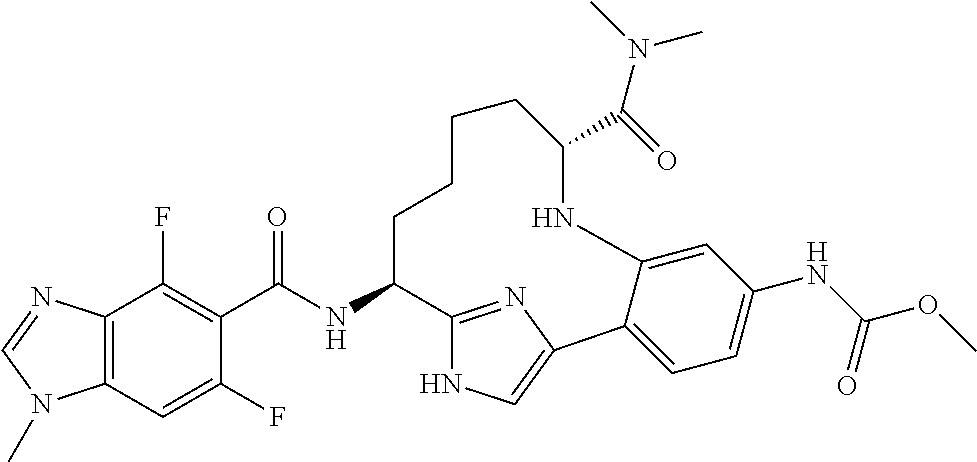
C1(C(NC2CCCCC(C(=O)N(C)C)NC3=CC(NC(OC)=O)=CC=C3C3=CNC2=N3)=O)=C(F)C2=C(C=C1F)N(C)C=N2
